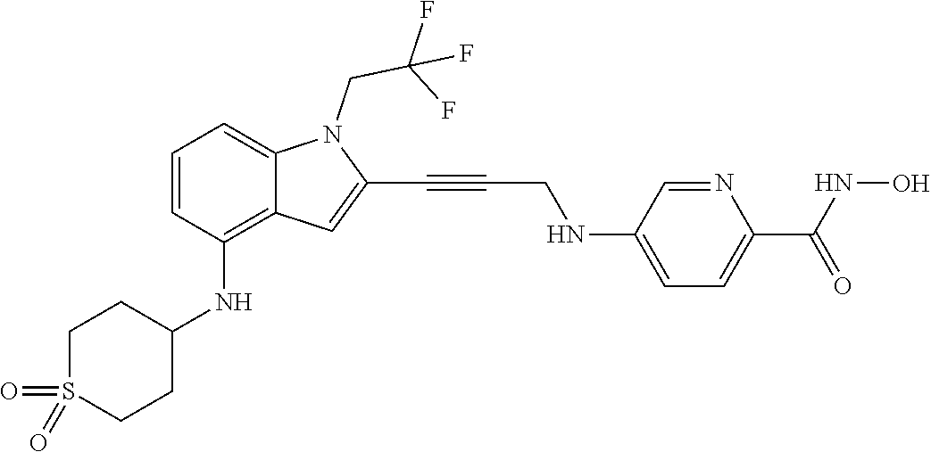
C1=C(NCC#CC2=CC3=C(NC4CCS(=O)(=O)CC4)C=CC=C3N2CC(F)(F)F)C=NC(C(NO)=O)=C1
